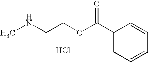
O=C(C1=CC=CC=C1)OCCNC.Cl
